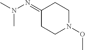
C1(=NN(C)C)CCN(OC)CC1
